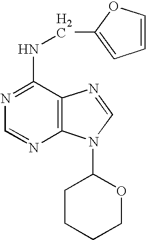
N1=C(NCC2=CC=CO2)C2=C(N=C1)N(C1CCCCO1)C=N2
